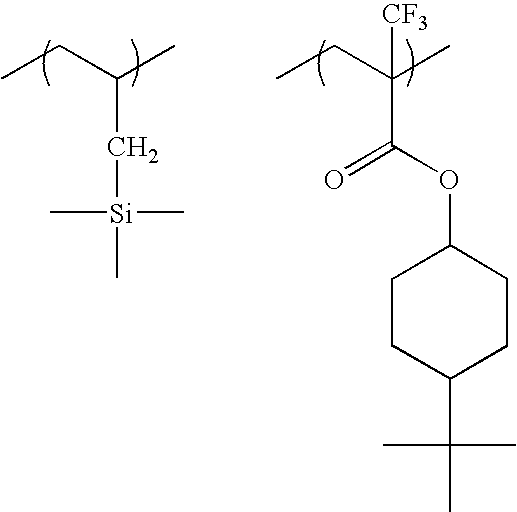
CCC(C)C[Si](C)(C)C.CCC(C)(C(OC1CCC(C(C)(C)C)CC1)=O)[CF3]
